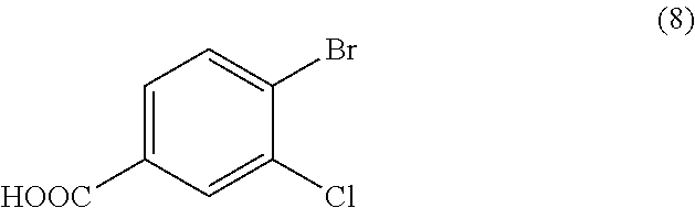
C1=C([HOOC])C=C(Cl)C(Br)=C1
